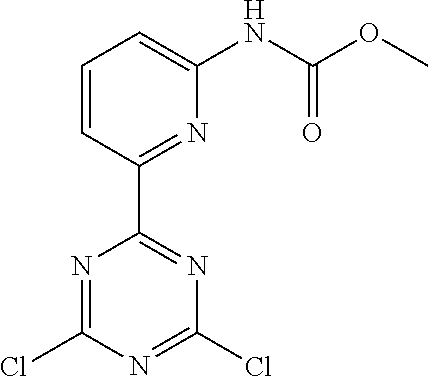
C1(Cl)=NC(C2=NC(NC(OC)=O)=CC=C2)=NC(Cl)=N1
